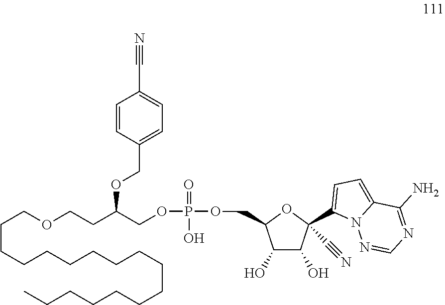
C1=C(COC(COP(=O)(O)OCC2C(O)C(O)C(C3=CC=C4N3N=CN=C4N)(C#N)O2)CCOCCCCCCCCCCCCCCCCC)C=CC(C#N)=C1
